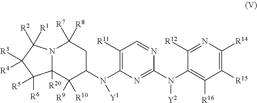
N12C([R20])(C([R9])([R10])C(N(C3=C([R11])C=NC(N(C4=C([R16])C([R15])=C([R14])N=C4[R12])[Y2])=N3)[Y1])CC1([R8])[R7])C([R6])([R5])C([R3])([R4])C2([R1])[R2]
